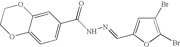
C1(Br)=C(Br)OC(C=NNC(C2=CC=C3C(=C2)OCCO3)=O)=C1
